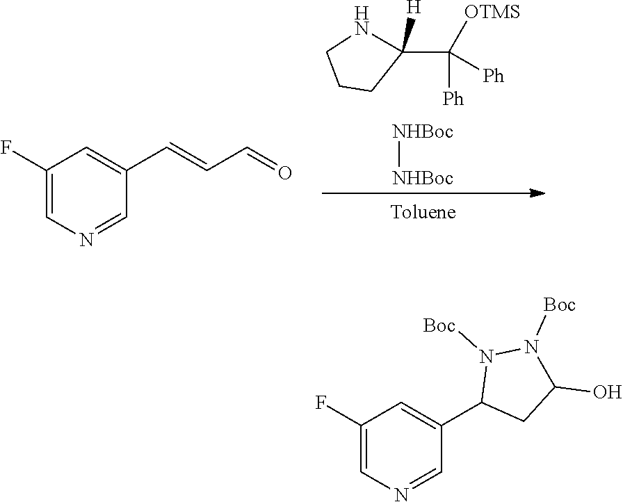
[NHBoc][NHBoc].C([Ph])([Ph])([OTMS])C1([H])CCCN1.C1(F)=CN=CC(C=CC=O)=C1.C1(F)=CN=CC(C2CC(O)N([Boc])N2[Boc])=C1
